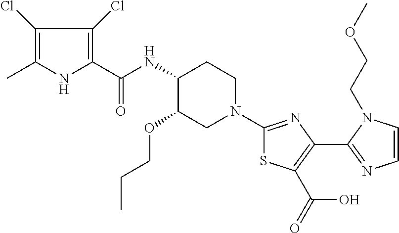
C1(Cl)=C(C)NC(C(NC2C(OCCC)CN(C3=NC(C4=NC=CN4CCOC)=C(C(O)=O)S3)CC2)=O)=C1Cl
